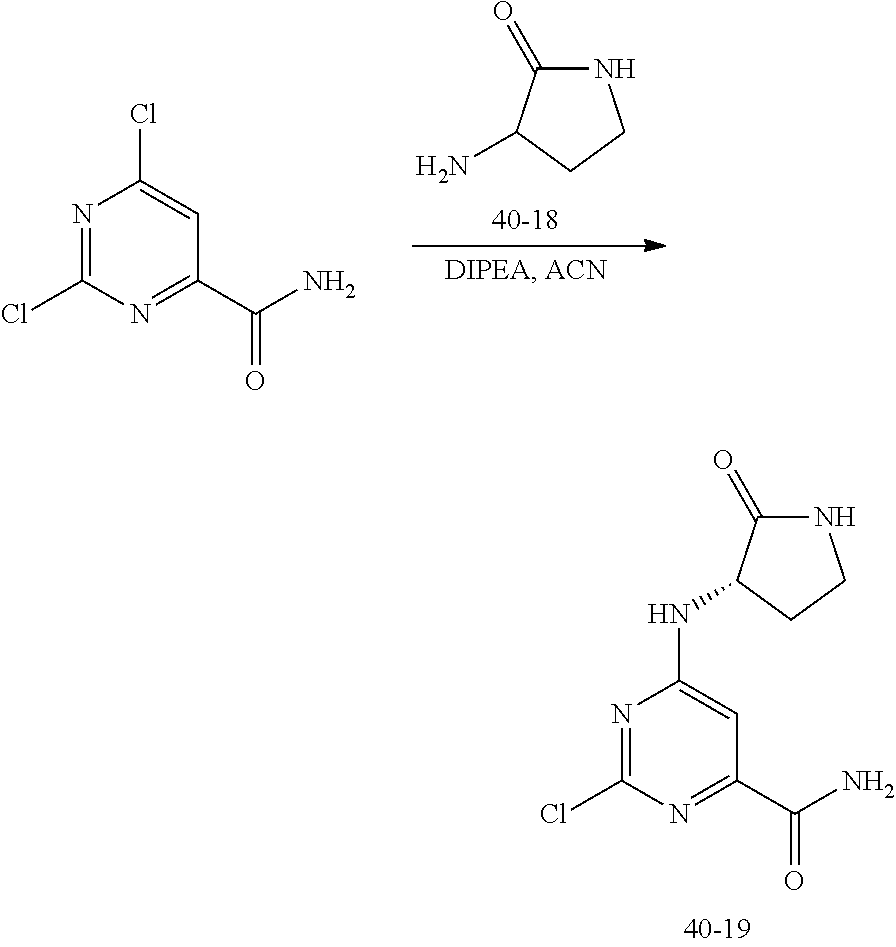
N1C(=O)C(N)CC1.N1=C(Cl)N=C(C(N)=O)C=C1Cl.N1=C(Cl)N=C(C(N)=O)C=C1NC1C(=O)NCC1
